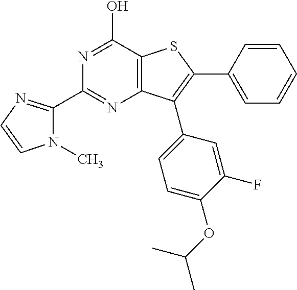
C1(C2=NC3=C(C(O)=N2)SC(C2=CC=CC=C2)=C3C2=CC=C(OC(C)C)C(F)=C2)=NC=CN1C
